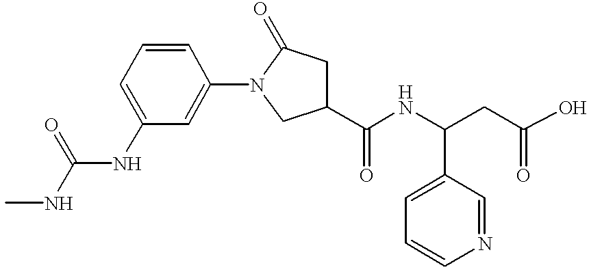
N(C(NC1=CC=CC(N2C(=O)CC(C(NC(CC(O)=O)C3=CC=CN=C3)=O)C2)=C1)=O)C
